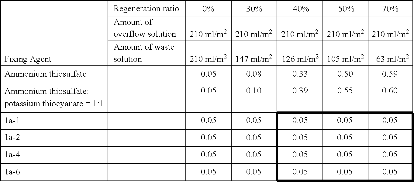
C12C3C45C16C17C2C2C18C1C9%10C8%11C78C67C46C4%12C5%13C3C3C%135C(C3)C3C54C45C3C3C4%13C4%14C%125C65C76C87C%118C9%11C9%12C8%15C78C67C54C45C%146C%13%14C3C3C%14%13C6%14C46C4%16C75C85C%157C98C9%15C7%17C54C(C%17C9C4C%155C87C%128C%119C%10%11C1C(C%11C9C8C7C5C4)C2)C%16C6C%14C%13C3
